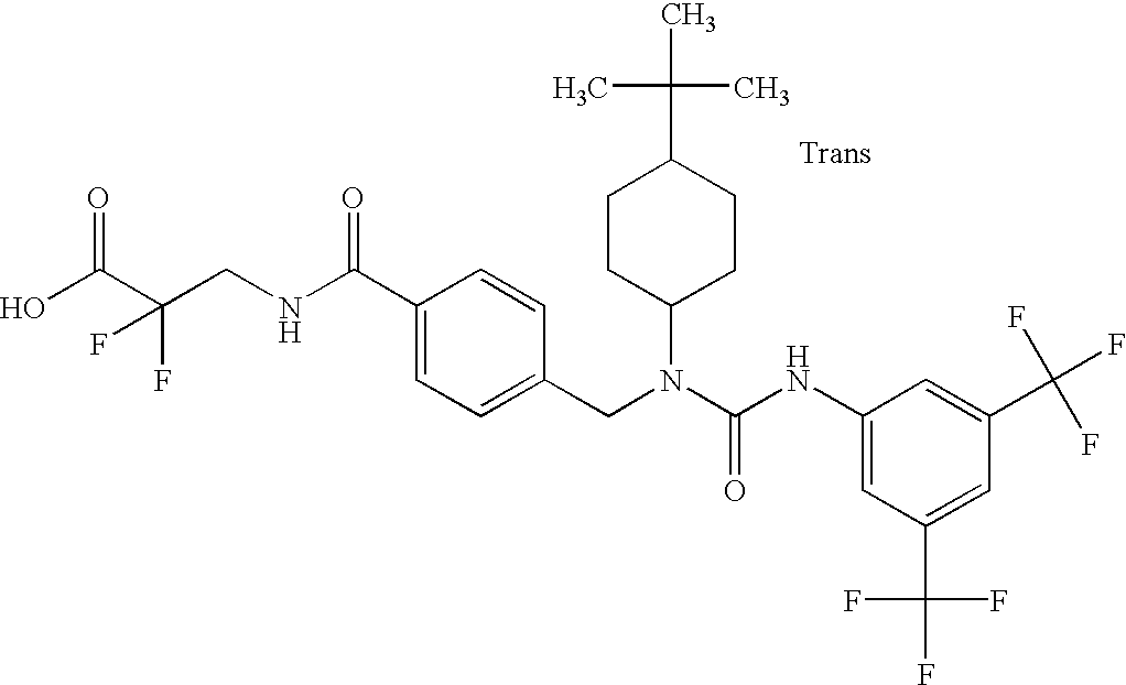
OC(C(CNC(C1=CC=C(CN(C(NC2=CC(C(F)(F)F)=CC(C(F)(F)F)=C2)=O)C2CCC(C(C)(C)C)CC2)C=C1)=O)(F)F)=O
